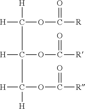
[H]C(C(C([H])(OC([R])=O)[H])(OC([R])=O)[H])([H])OC([R])=O
